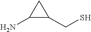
C1(N)C(CS)C1
